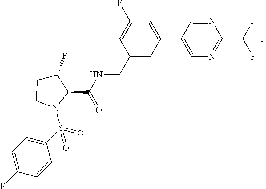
C1=C(F)C=CC(S(=O)(=O)N2C(C(=O)NCC3=CC(C4=CN=C(C(F)(F)F)N=C4)=CC(F)=C3)C(F)CC2)=C1
